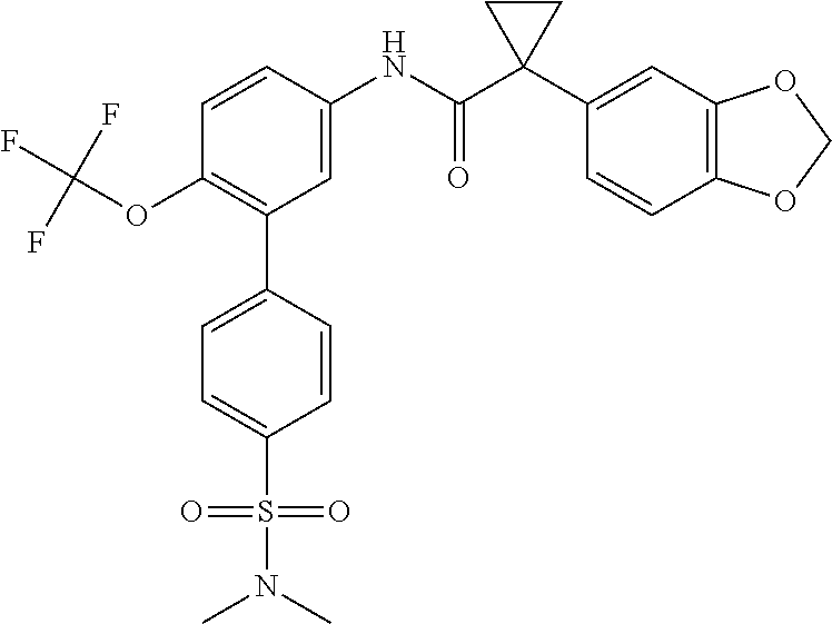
C1=C(NC(C2(C3=CC4=C(C=C3)OCO4)CC2)=O)C=CC(OC(F)(F)F)=C1C1=CC=C(S(=O)(=O)N(C)C)C=C1
